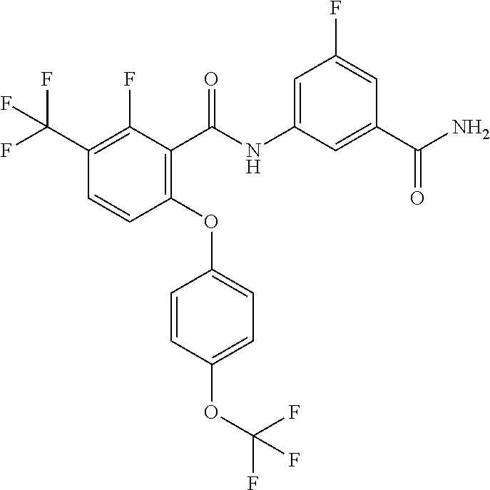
C1(OC2=CC=C(OC(F)(F)F)C=C2)=C(C(NC2=CC(F)=CC(C(N)=O)=C2)=O)C(F)=C(C(F)(F)F)C=C1
